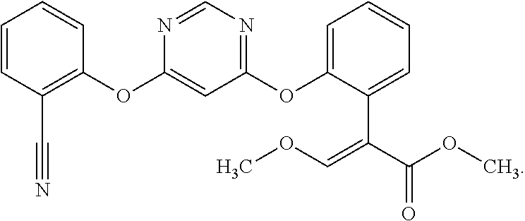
C1=C(OC2=C(C#N)C=CC=C2)N=CN=C1OC1=CC=CC=C1C(C(=O)OC)=COC
